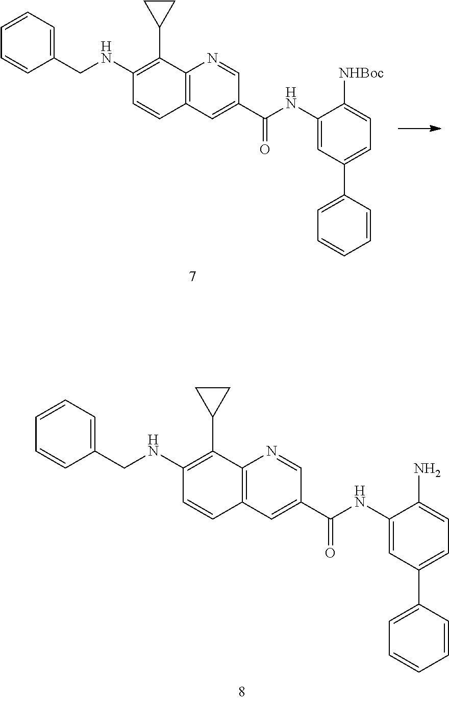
C12=C(C=C(C(=O)NC3=CC(C4=CC=CC=C4)=CC=C3N)C=N1)C=CC(NCC1=CC=CC=C1)=C2C1CC1.C12=C(C=C(C(=O)NC3=CC(C4=CC=CC=C4)=CC=C3[NHBoc])C=N1)C=CC(NCC1=CC=CC=C1)=C2C1CC1
